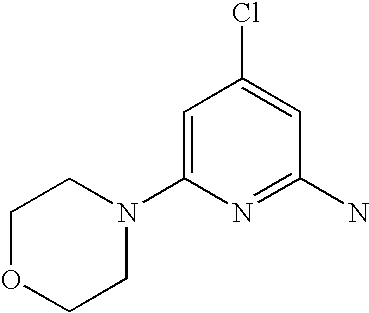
C1OCCN(C2=CC(Cl)=CC(N)=N2)C1
